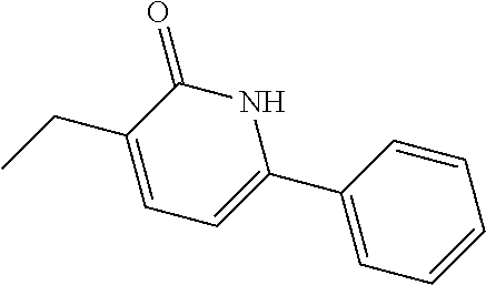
C1(CC)=CC=C(C2=CC=CC=C2)NC1=O
